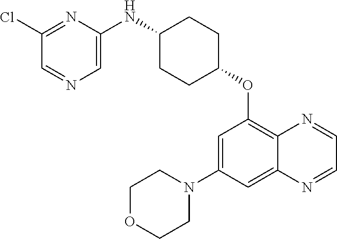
C1(Cl)=NC(NC2CCC(OC3=C4C(=CC(N5CCOCC5)=C3)N=CC=N4)CC2)=CN=C1
